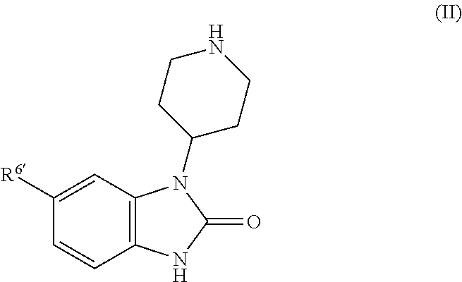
C12=C(C=C([R6])C=C1)N(C1CCNCC1)C(=O)N2
